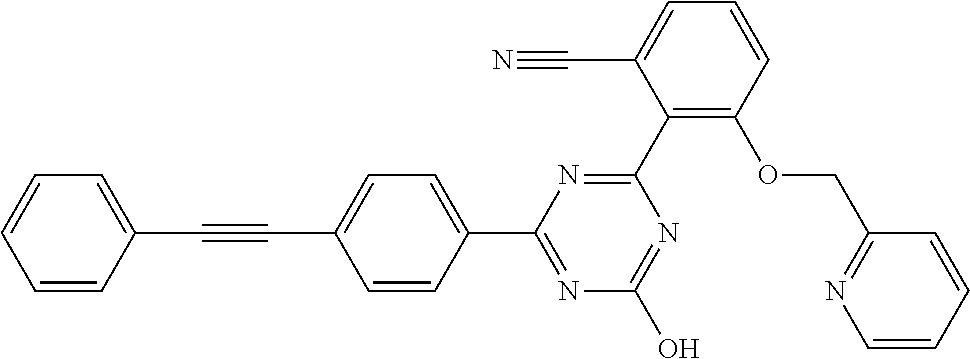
N1=C(O)N=C(C2=CC=C(C#CC3=CC=CC=C3)C=C2)N=C1C1=C(OCC2=NC=CC=C2)C=CC=C1C#N
